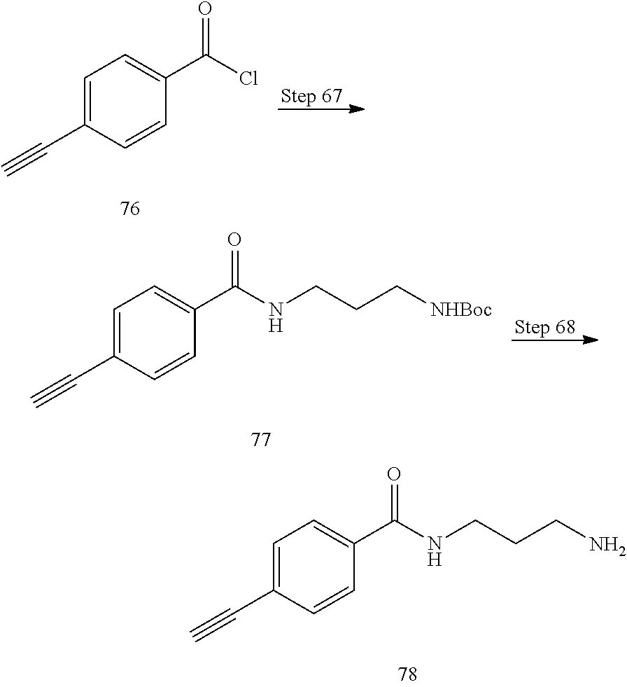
C1=C(C#C)C=CC(C(NCCCN)=O)=C1.C1=C(C#C)C=CC(C(Cl)=O)=C1.C1=C(C#C)C=CC(C(NCCC[NHBoc])=O)=C1
